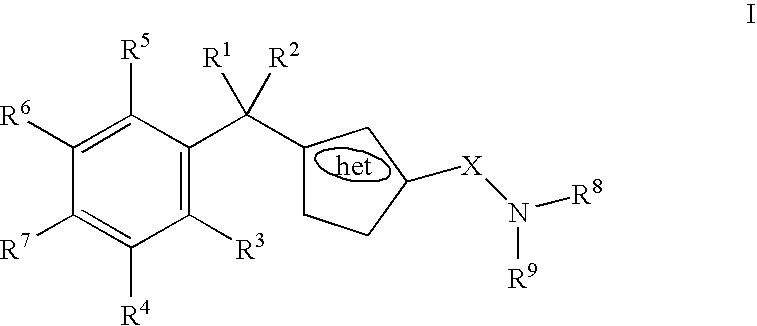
C1([R6])=C([R5])C(C([R2])([R1])C2CCC([X]N([R8])[R9])C2)=C([R3])C([R4])=C1[R7]
